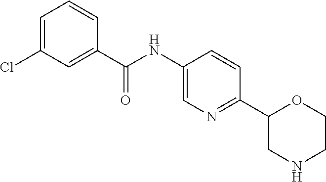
C(C1=CC(Cl)=CC=C1)(NC1=CN=C(C2CNCCO2)C=C1)=O
